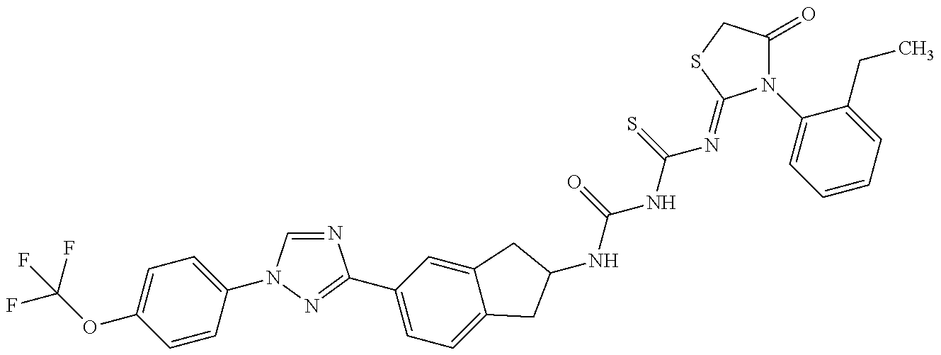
C(OC1=CC=C(N2C=NC(C3=CC=C4C(=C3)CC(NC(=O)NC(=S)N=C3N(C5=CC=CC=C5CC)C(=O)CS3)C4)=N2)C=C1)(F)(F)F
